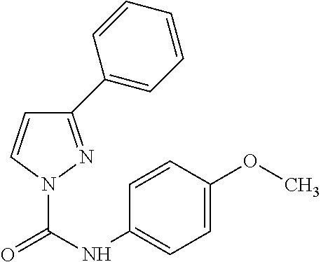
C1(C2=CC=CC=C2)=NN(C(NC2=CC=C(OC)C=C2)=O)C=C1
